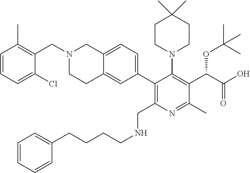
C(N1CCC2=CC(C3=C(CNCCCCC4=CC=CC=C4)N=C(C)C(C(OC(C)(C)C)C(=O)O)=C3N3CCC(C)(C)CC3)=CC=C2C1)C1=C(C)C=CC=C1Cl
